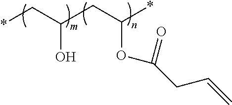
*CC(CC(*)OC(CC=C)=O)O
